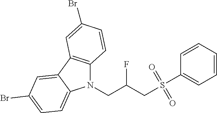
N1(CC(CS(C2=CC=CC=C2)(=O)=O)F)C2=C(C3=CC(Br)=CC=C13)C=C(Br)C=C2
